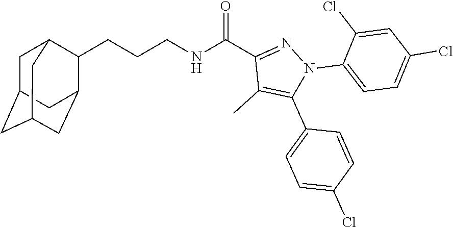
C(CCNC(C1=NN(C2=CC=C(Cl)C=C2Cl)C(C2=CC=C(Cl)C=C2)=C1C)=O)C1C2CC3CC(CC1C3)C2
